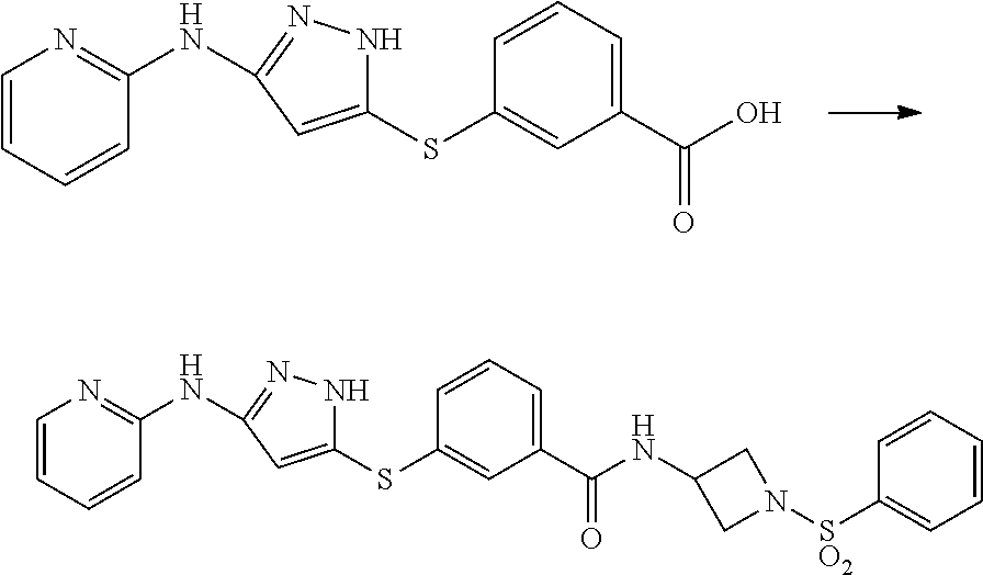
C1=CC=CC(NC2=NNC(SC3=CC(C(=O)O)=CC=C3)=C2)=N1.C1=CC=CC(NC2=NNC(SC3=CC(C(=O)NC4CN([SO2]C5=CC=CC=C5)C4)=CC=C3)=C2)=N1
